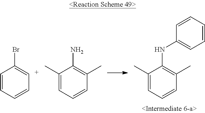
C1=CC=C[C+]=C1Br.C1(C)=CC=CC(C)=C1N.C1(C)=CC=CC(C)=C1NC1=CC=CC=C1
